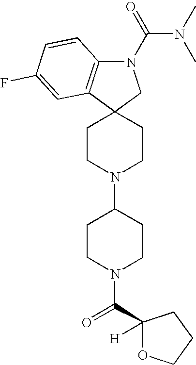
C1CN(C2CCN(C(=O)C3([H])OCCC3)CC2)CCC12CN(C(N(C)C)=O)C1=C2C=C(F)C=C1
